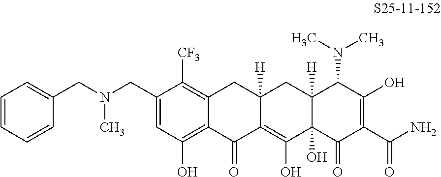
C1(CN(CC2=CC=CC=C2)C)=CC(O)=C2C(=C1[CF3])CC1([H])C(=C(O)C3(O)C([H])(C1)C(N(C)C)C(O)=C(C(N)=O)C3=O)C2=O
